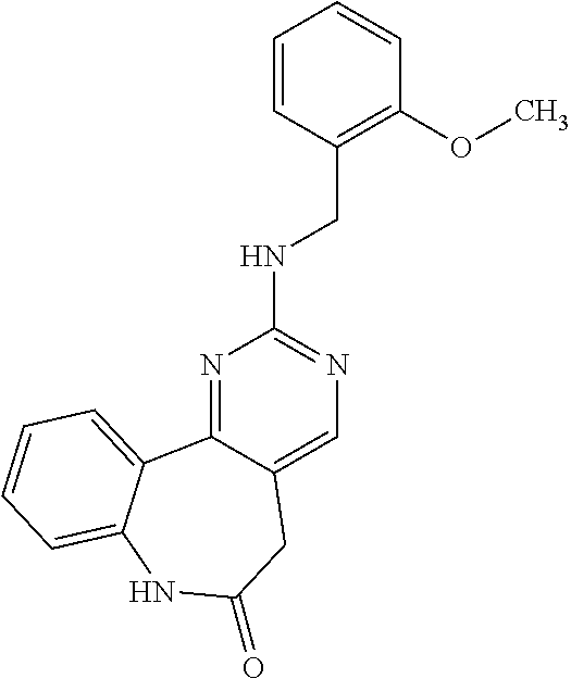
N1=C2C(=CN=C1NCC1=C(OC)C=CC=C1)CC(=O)NC1=CC=CC=C21
